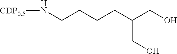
OCC(CCCCN[CDP0.5])CO
